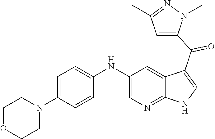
C1(NC2=CC=C(N3CCOCC3)C=C2)=CN=C2C(=C1)C(C(=O)C1=CC(C)=NN1C)=CN2
